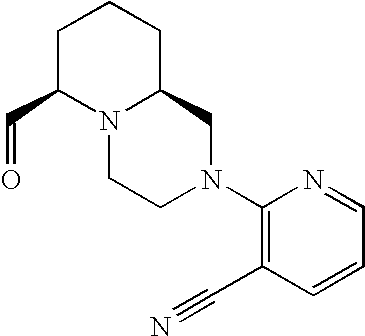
C1C(C=O)N2C(CC1)CN(C1=C(C#N)C=CC=N1)CC2
